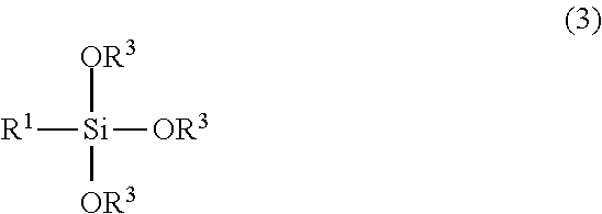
[R1][Si]([OR3])([OR3])[OR3]
